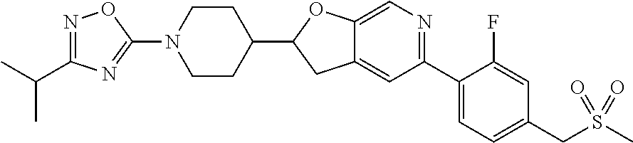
C12=CC(C3=CC=C(CS(C)(=O)=O)C=C3F)=NC=C1OC(C1CCN(C3=NC(C(C)C)=NO3)CC1)C2
